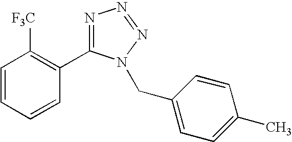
C1=CC=CC(C2=NN=NN2CC2=CC=C(C)C=C2)=C1[F3C]
